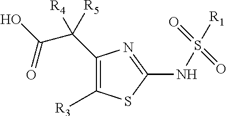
C1([R3])=C(C([R5])([R4])C(O)=O)N=C(NS([R1])(=O)=O)S1
